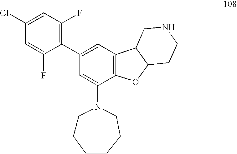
C1=C(Cl)C=C(F)C(C2=CC3=C(C(N4CCCCCC4)=C2)OC2C3CNCC2)=C1F
